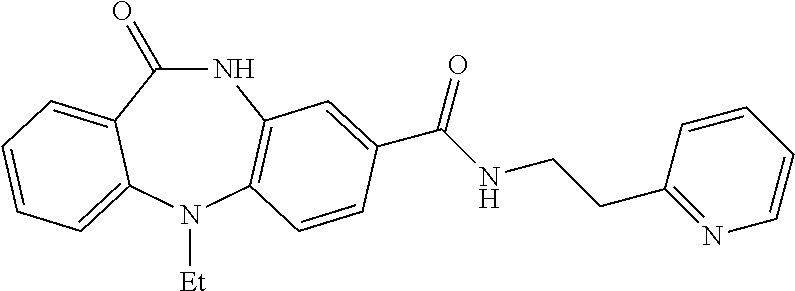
C1(=O)NC2=C(N([Et])C3=CC=CC=C13)C=CC(C(NCCC1=NC=CC=C1)=O)=C2
